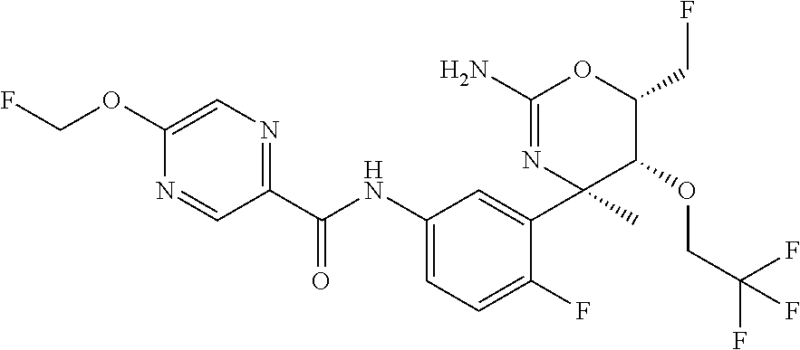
C1(C(NC2=CC=C(F)C(C3(C)C(OCC(F)(F)F)C(CF)OC(N)=N3)=C2)=O)=NC=C(OCF)N=C1
